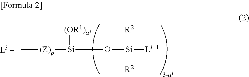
C[(Z)p][Si]([(OR1)])O[Si]([R2])([R2])[Li+1]
